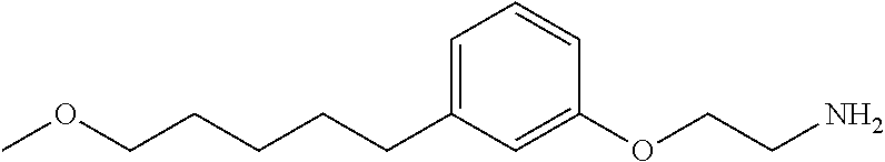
C1=C(CCCCCOC)C=C(OCCN)C=C1
